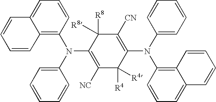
C1(N(C2=CC=CC=C2)C2=C3C(=CC=C2)C=CC=C3)=C([NC])C([R4])([R4])C(N(C2=C3C(=CC=C2)C=CC=C3)C2=CC=CC=C2)=C([CN])C1([R8])[R8]
